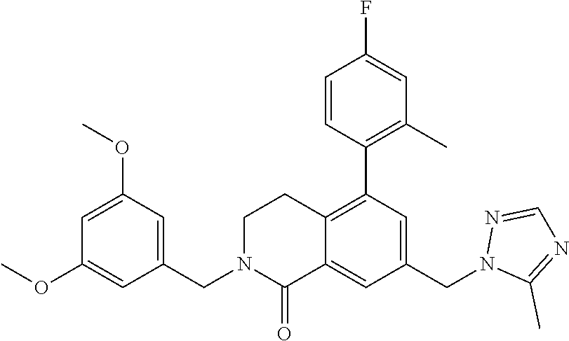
C12=C(C3=C(C)C=C(F)C=C3)C=C(CN3C(C)=NC=N3)C=C1C(=O)N(CC1=CC(OC)=CC(OC)=C1)CC2
